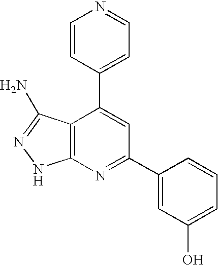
C12=C(N=C(C3=CC(O)=CC=C3)C=C1C1=CC=NC=C1)NN=C2N
